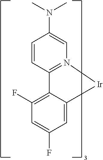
C1(F)=C2C(=CC(F)=C1)[Ir]N1=C2C=CC(N(C)C)=C1
